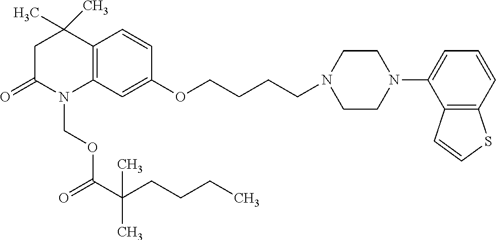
C12=C(C=C(OCCCCN3CCN(C4=CC=CC5=C4C=CS5)CC3)C=C1)N(COC(C(CCCC)(C)C)=O)C(=O)CC2(C)C
